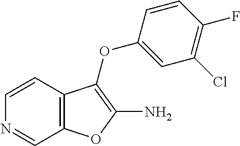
C1=CC2=C(C=N1)OC(N)=C2OC1=CC(Cl)=C(F)C=C1
